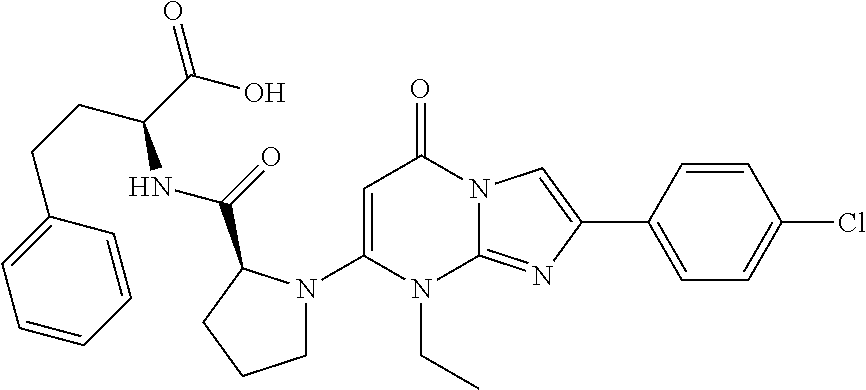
C1(N2CCCC2C(=O)NC(CCC2=CC=CC=C2)C(O)=O)=CC(=O)N2C(=NC(C3=CC=C(Cl)C=C3)=C2)N1CC
